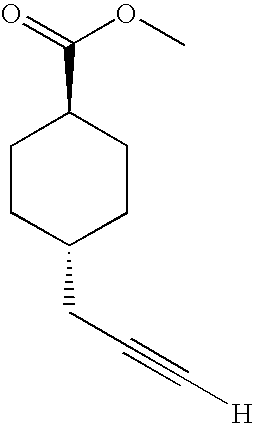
C1CC(CC#C[H])CCC1C(OC)=O
